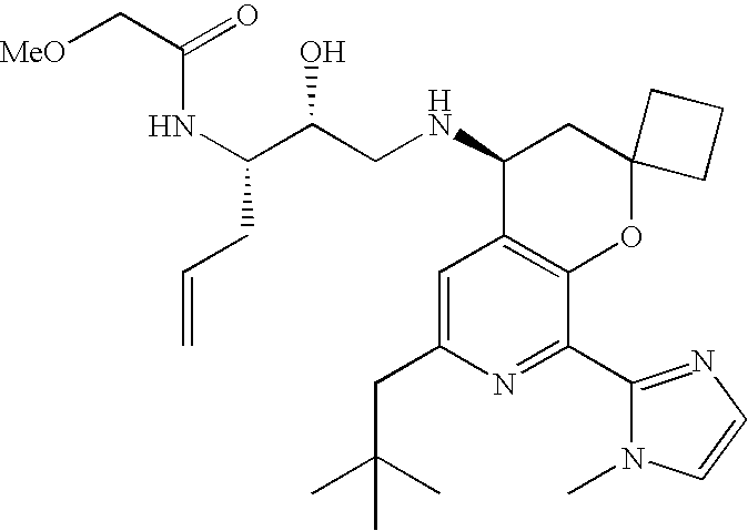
N(C(C(CNC1C2=C(OC3(C1)CCC3)C(C1=NC=CN1C)=NC(CC(C)(C)C)=C2)O)CC=C)C(C[MeO])=O
